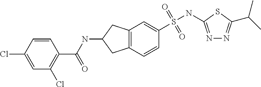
N1=C(NS(=O)(=O)C2=CC3=C(C=C2)CC(NC(C2=C(Cl)C=C(Cl)C=C2)=O)C3)SC(C(C)C)=N1
